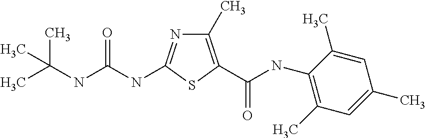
C1(C)=C(C(NC2=C(C)C=C(C)C=C2C)=O)SC(NC(NC(C)(C)C)=O)=N1
